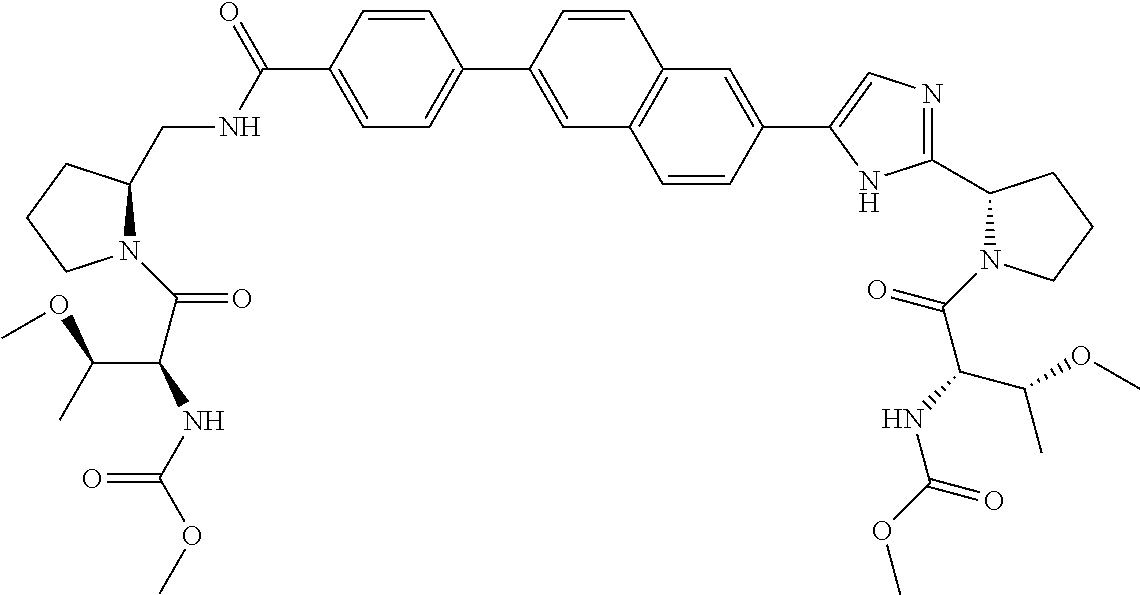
C1CCN(C(C(C(C)OC)NC(OC)=O)=O)C1CNC(C1=CC=C(C2=CC3=C(C=C2)C=C(C2=CN=C(C4CCCN4C(=O)C(NC(OC)=O)C(C)OC)N2)C=C3)C=C1)=O
